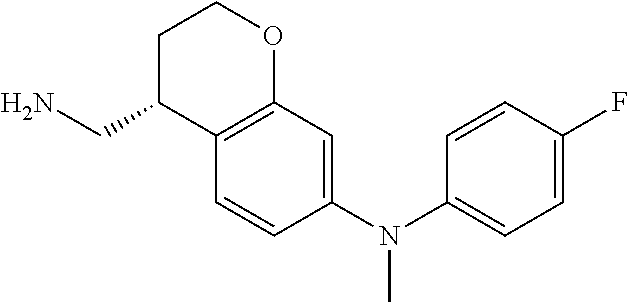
C1C(CN)C2=C(OC1)C=C(N(C1=CC=C(F)C=C1)C)C=C2
